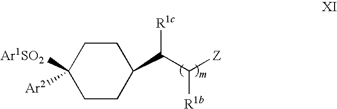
C1CC(C(C([Z])[R1b])[R1c])CCC1([Ar1SO2])[Ar2]
